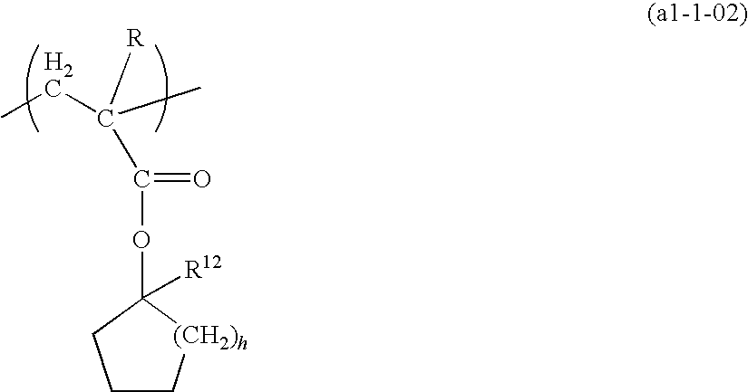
C(C(CC)(C)[R])(=O)OC1([R12])CCC[(CH2)h]1
